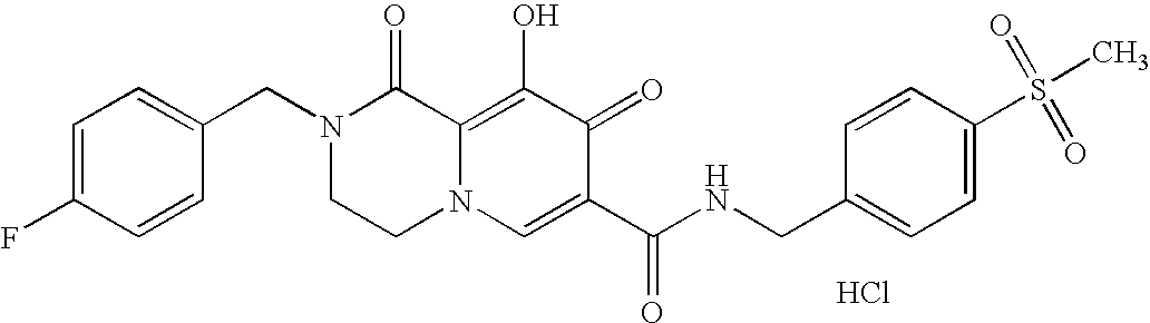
C1=C(CN2CCN3C(=C(O)C(=O)C(C(NCC4=CC=C(S(=O)(=O)C)C=C4)=O)=C3)C2=O)C=CC(F)=C1.Cl
